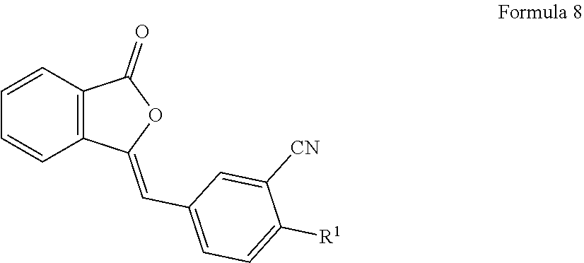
C1=CC2=C(C=C1)C(=CC1=CC=C([R1])C([CN])=C1)OC2=O
